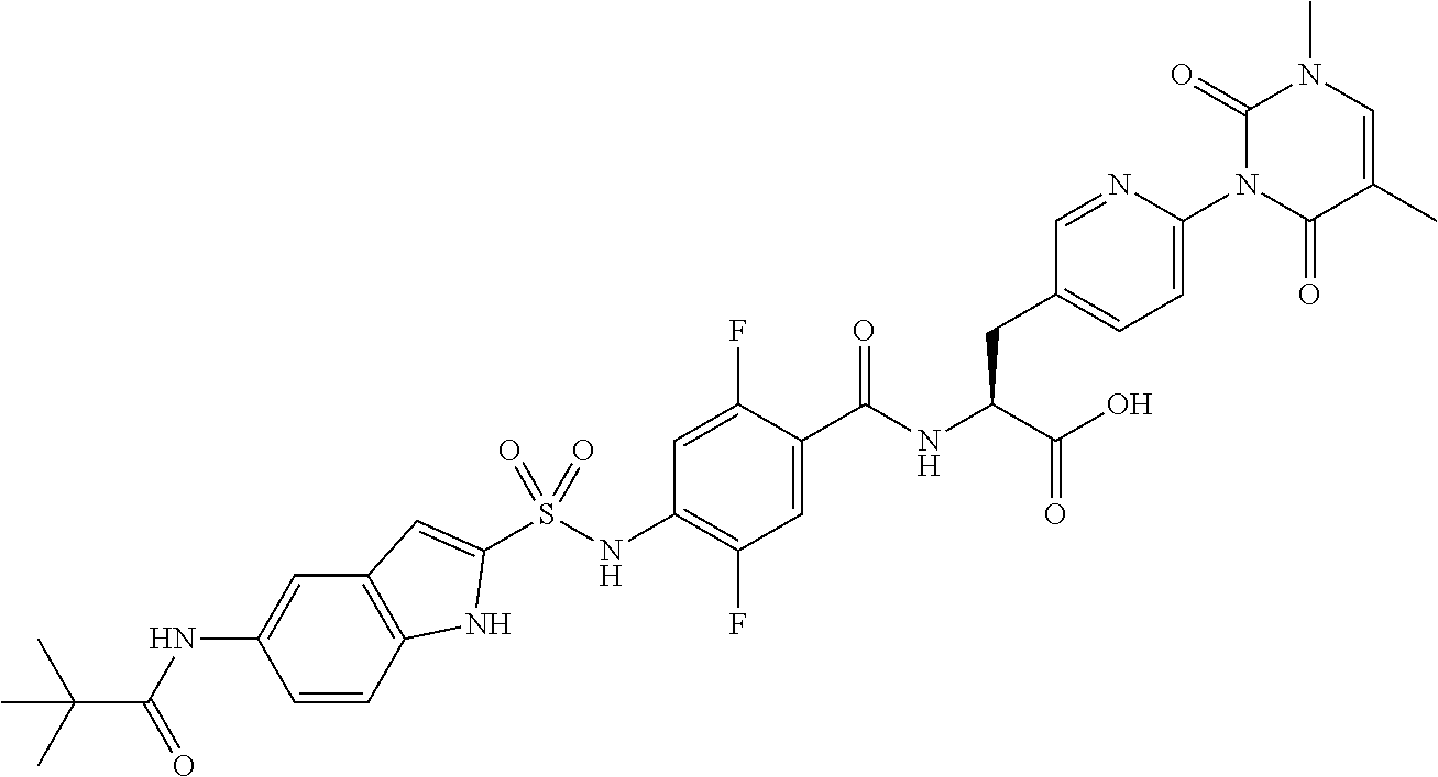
S(NC1=C(F)C=C(C(NC(C(O)=O)CC2=CC=C(N3C(=O)C(C)=CN(C)C3=O)N=C2)=O)C(F)=C1)(=O)(=O)C1=CC2=C(C=CC(NC(C(C)(C)C)=O)=C2)N1
